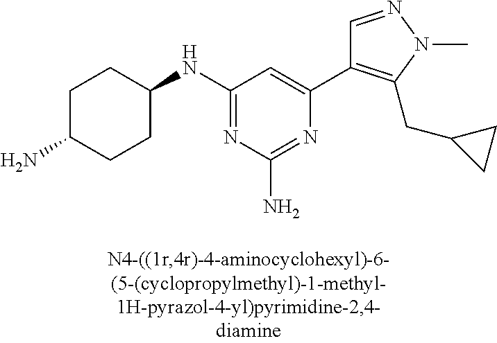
C1C(N)CCC(NC2=NC(N)=NC(C3=C(CC4CC4)N(C)N=C3)=C2)C1
